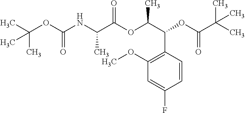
C(C(OC(C(C1=C(OC)C=C(F)C=C1)OC(C(C)(C)C)=O)C)=O)(NC(OC(C)(C)C)=O)C
